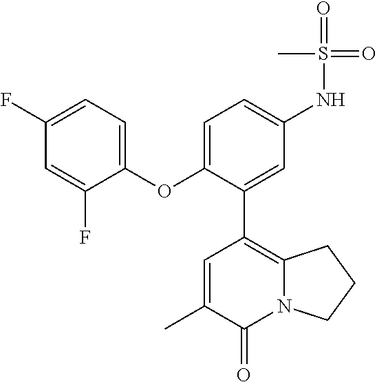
C1(OC2=CC=C(NS(=O)(=O)C)C=C2C2=C3N(C(=O)C(C)=C2)CCC3)=CC=C(F)C=C1F
